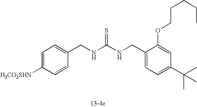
C1=C([H3CO2SHN])C=CC(CNC(NCC2=CC=C(C(C)(C)C)C=C2OCCCCC)=S)=C1
